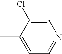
CC1=CC=NC=C1Cl
